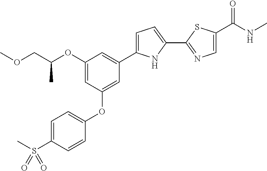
C1(OC(COC)C)=CC(OC2=CC=C(S(C)(=O)=O)C=C2)=CC(C2=CC=C(C3=NC=C(C(NC)=O)S3)N2)=C1
